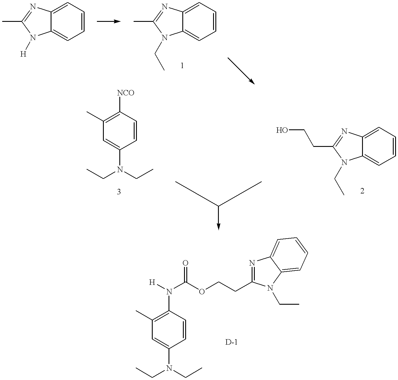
C12=CC=CC=C1N=C(C)N2[H].C12=CC=CC=C1N=C(C)N2CC.C1=C(N(CC)CC)C=CC([NCO])=C1C.C12=CC=CC=C1N=C(CCO)N2CC.C1=C(N(CC)CC)C=CC(N([H])C(OCCC2=NC3=CC=CC=C3N2CC)=O)=C1C
